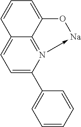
C1=C(C2=CC=CC=C2)N2->[Na]OC3=CC=CC(=C1)C=23
